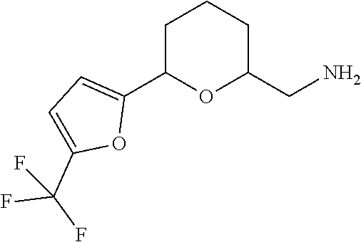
C1(C2OC(CN)CCC2)=CC=C(C(F)(F)F)O1
